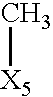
C[X5]
